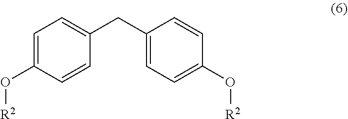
C1=CC(CC2=CC=C(O[R2])C=C2)=CC=C1O[R2]
